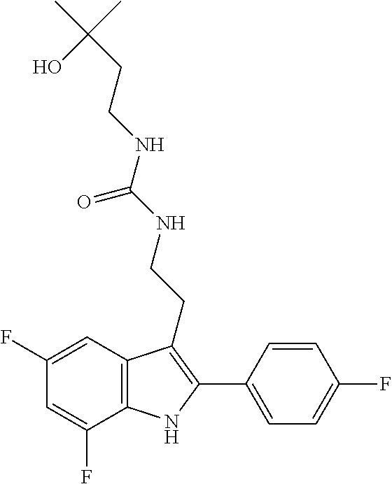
C(NC(=O)NCCC1=C(C2=CC=C(F)C=C2)NC2=C1C=C(F)C=C2F)CC(C)(C)O
